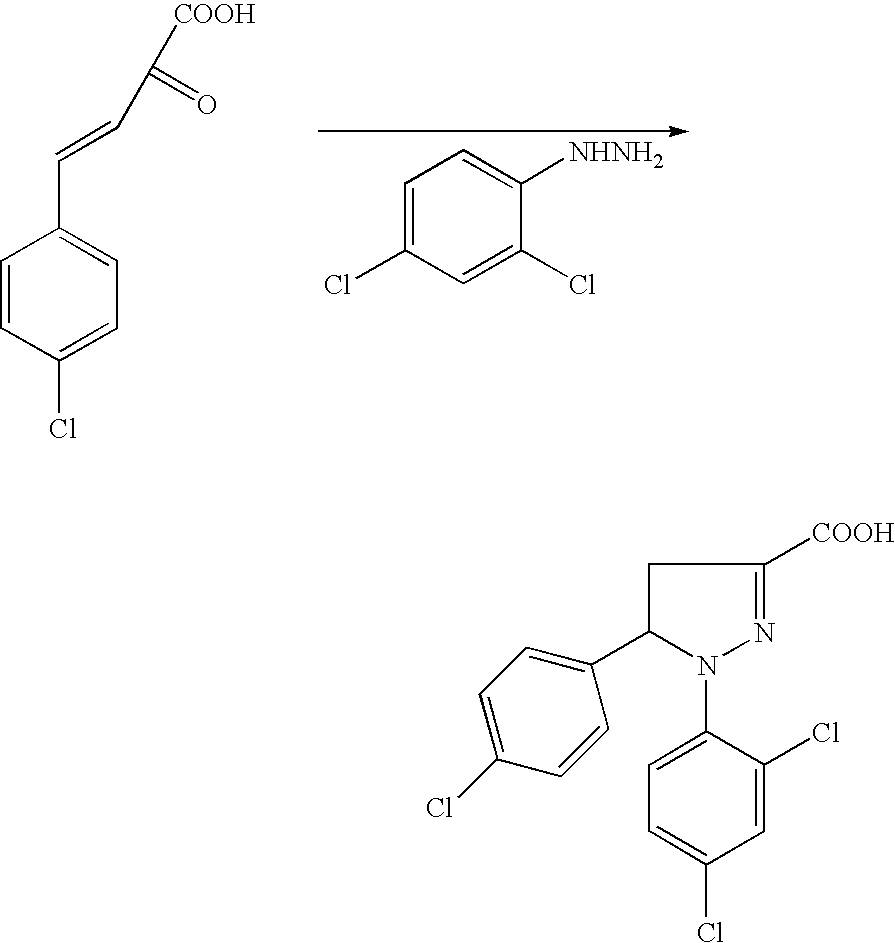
C1=C(Cl)C=C(Cl)C([NHNH2])=C1.C1=CC(Cl)=CC=C1C=CC([COOH])=O.C1C(C2=CC=C(Cl)C=C2)N(C2=CC=C(Cl)C=C2Cl)N=C1[COOH]
